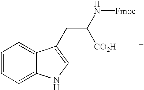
C1=CC=C2C(=C1)C(CC([CO2H])N[Fmoc])=CN2
